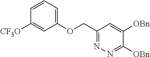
C(C1=NN=C([OBn])C([OBn])=C1)OC1=CC=CC([CF3O])=C1
